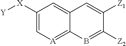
C1([X][Y])=C[A]=C2C(=C1)C=C([Z1])C([Z2])=B2
